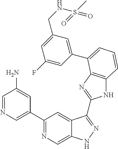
C1=NC=C(C2=NC=C3C(=C2)C(C2=NC4=C(N2)C=CC=C4C2=CC(CNS(C)(=O)=O)=CC(F)=C2)=NN3)C=C1N
